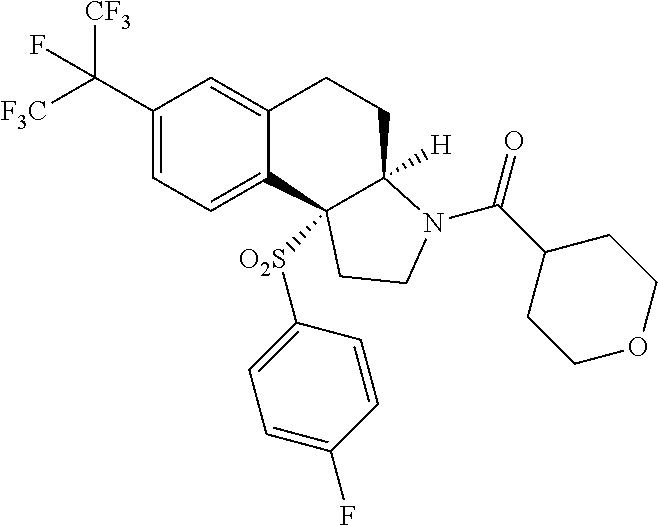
C(C1=CC=C2C(=C1)CCC1([H])C2([O2S]C2=CC=C(F)C=C2)CCN1C(=O)C1CCOCC1)([F3C])([CF3])F
